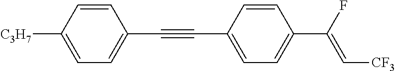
C1=C([C3H7])C=CC(C#CC2=CC=C(C(F)=C[CF3])C=C2)=C1
